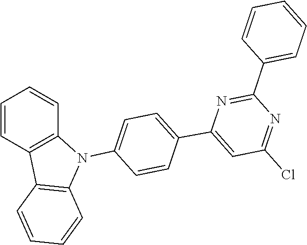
C1=CC2=C(C=C1)C1=C(N2C2=CC=C(C3=CC(Cl)=NC(C4=CC=CC=C4)=N3)C=C2)C=CC=C1
